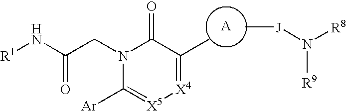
[R1]NC(CN1C([Ar])=[X5][X4]=C(C)C1=O)=O.[A].C[J]N([R8])[R9]
